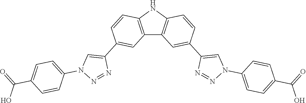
C12=C(NC3=C1C=C(C1=CN(C4=CC=C(C(=O)O)C=C4)N=N1)C=C3)C=CC(C1=CN(C3=CC=C(C(=O)O)C=C3)N=N1)=C2
